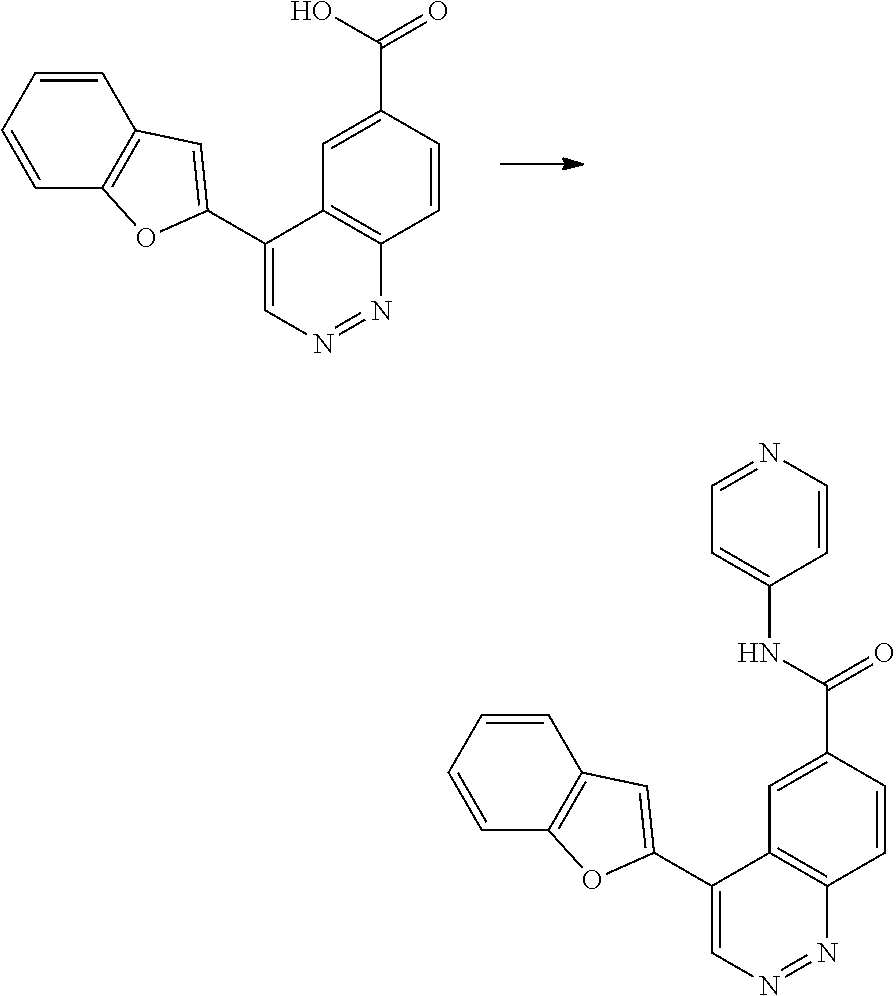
C1(C2=CC3=C(C=CC=C3)O2)=CN=NC2=C1C=C(C(O)=O)C=C2.C1(C2=CC3=C(C=CC=C3)O2)=CN=NC2=C1C=C(C(NC1=CC=NC=C1)=O)C=C2
